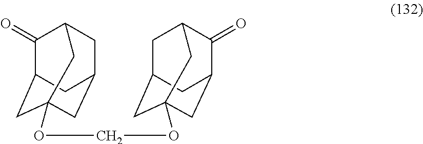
C1(=O)C2CC3(OCOC45CC6CC(C(=O)C(C4)C6)C5)CC(CC1C3)C2
